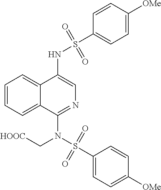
N(C1=CN=C(N(S(C2=CC=C([OMe])C=C2)(=O)=O)C[HOOC])C2=CC=CC=C12)S(C1=CC=C([OMe])C=C1)(=O)=O
